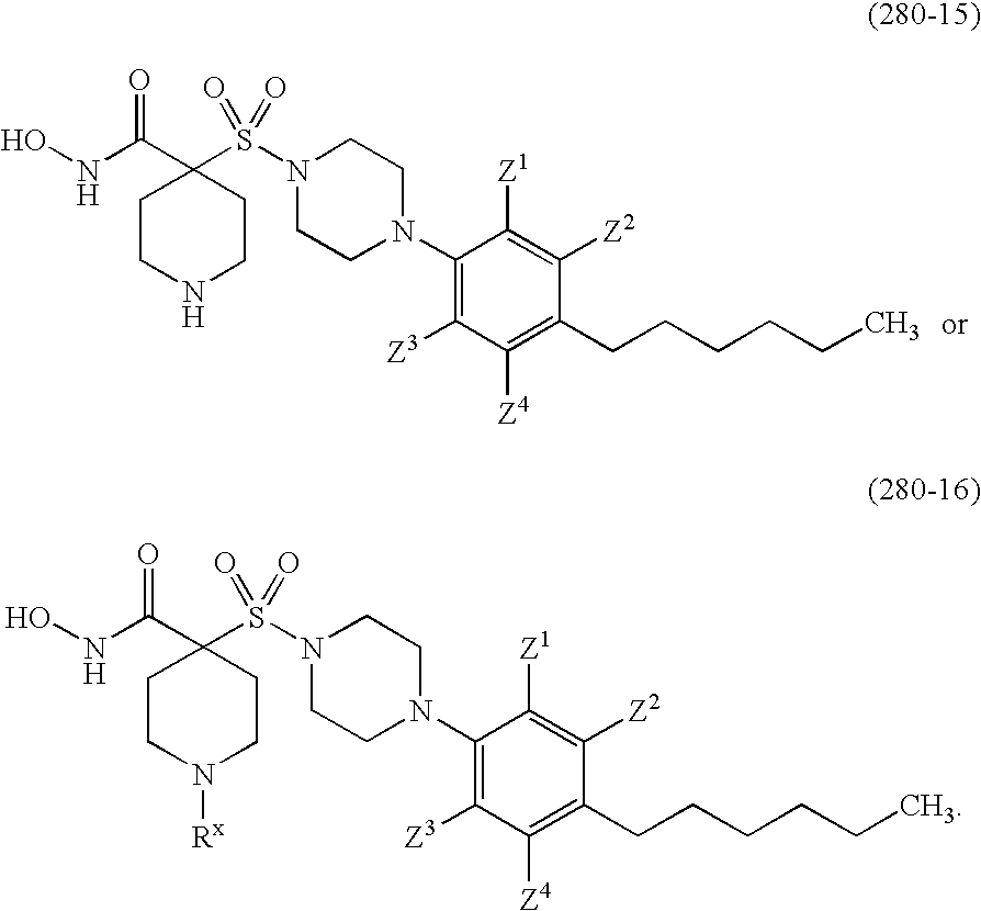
ONC(C1(S(N2CCN(C3=C([Z3])C([Z4])=C(CCCCCC)C([Z2])=C3[Z1])CC2)(=O)=O)CCNCC1)=O.ONC(C1(S(N2CCN(C3=C([Z3])C([Z4])=C(CCCCCC)C([Z2])=C3[Z1])CC2)(=O)=O)CCN([Rx])CC1)=O
